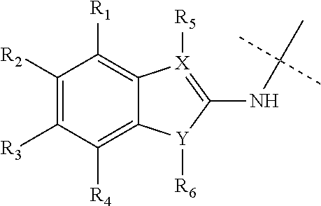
C1([R2])=C([R3])C([R4])=C2C(=C1[R1])[X]([R5])=C(NC(C)(C)C)[Y]2[R6]
